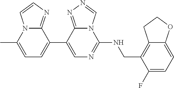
C1(C2=CC=C(C)N3C2=NC=C3)=CN=C(NCC2=C3C(=CC=C2F)OCC3)N2C1=NN=C2
